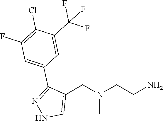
C1(CN(CCN)C)=CNN=C1C1=CC(F)=C(Cl)C(C(F)(F)F)=C1
